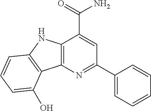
C12=C(N=C(C3=CC=CC=C3)C=C1C(=O)N)C1=C(N2)C=CC=C1O
